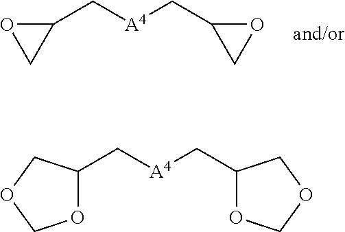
C1(C[A4]CC2CO2)OC1.O1C(C[A4]CC2OCOC2)COC1
